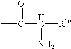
C(C([R10])N)(C)=O
